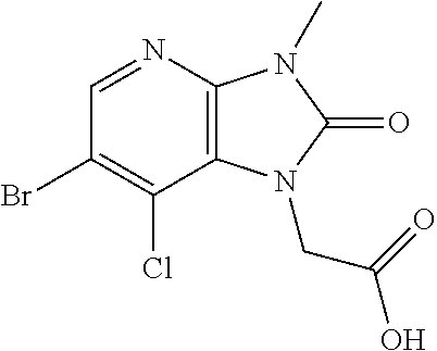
C1=NC2=C(C(Cl)=C1Br)N(CC(O)=O)C(=O)N2C
